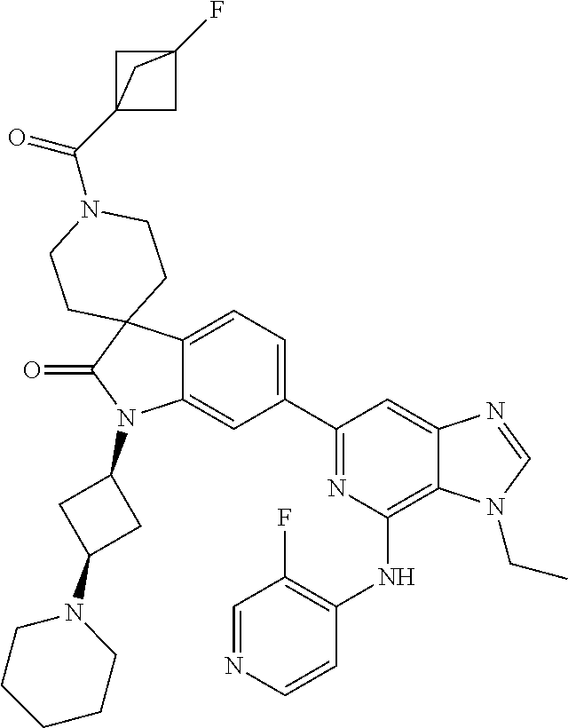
C12=CC=C(C3=NC(NC4=C(F)C=NC=C4)=C4C(=C3)N=CN4CC)C=C1N(C1CC(N3CCCCC3)C1)C(=O)C21CCN(C(=O)C23CC(F)(C2)C3)CC1
